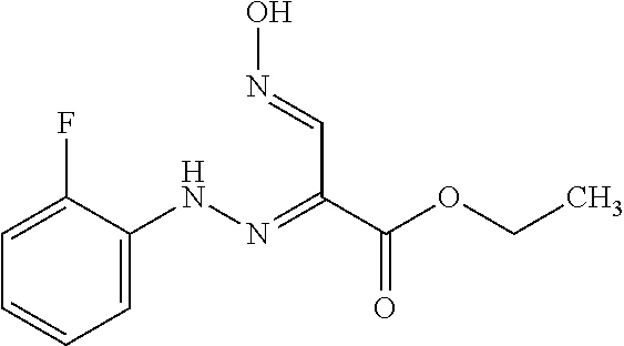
C1=C(NN=C(C=NO)C(OCC)=O)C(F)=CC=C1
